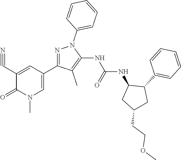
N1=C(C2=CN(C)C(=O)C(C#N)=C2)C(C)=C(NC(NC2CC(CCOC)CC2C2=CC=CC=C2)=O)N1C1=CC=CC=C1
